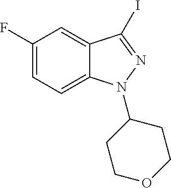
C1(F)=CC=C2C(=C1)C(I)=NN2C1CCOCC1
